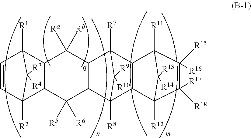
C1=CC2([R2])C3C(C1([R1])C2([R3])[R4])C([Ra])([Rb])C1C(C3([R5])[R6])C2([R8])C3C(C1([R7])C2([R9])[R10])C1([R11])C([R15])([R16])C([R18])([R17])C3([R12])C1([R13])[R14]
